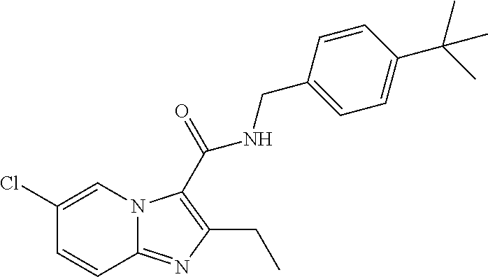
C1(Cl)=CN2C(=NC(CC)=C2C(=O)NCC2=CC=C(C(C)(C)C)C=C2)C=C1
